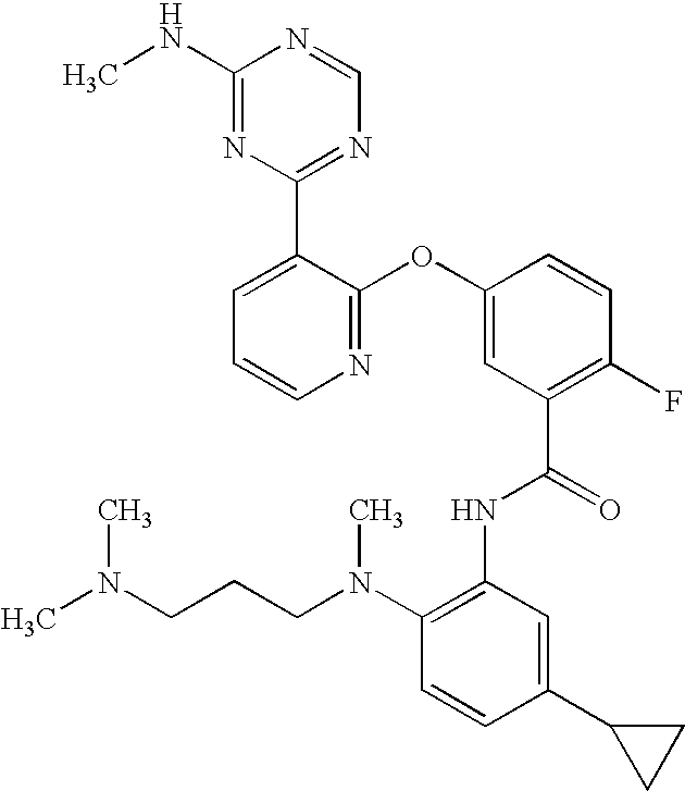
N1=C(OC2=CC(C(=O)NC3=C(N(CCCN(C)C)C)C=CC(C4CC4)=C3)=C(F)C=C2)C(C2=NC=NC(NC)=N2)=CC=C1
